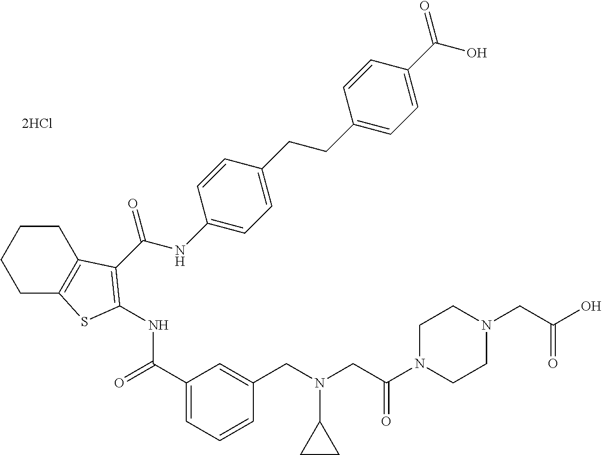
C1CC2=C(CC1)SC(NC(=O)C1=CC=CC(CN(CC(N3CCN(CC(O)=O)CC3)=O)C3CC3)=C1)=C2C(NC1=CC=C(CCC2=CC=C(C(=O)O)C=C2)C=C1)=O.[2HCl]
